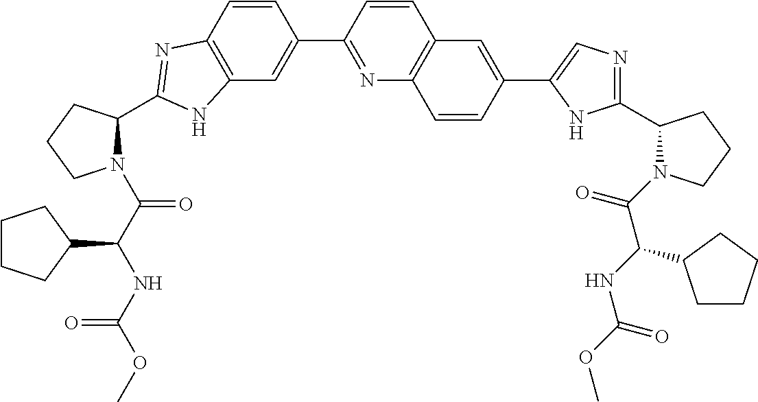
C12=C(C=CC(C3=NC4=C(C=C3)C=C(C3=CN=C(C5N(C(C(NC(=O)OC)C6CCCC6)=O)CCC5)N3)C=C4)=C1)N=C(C1N(C(C(NC(OC)=O)C3CCCC3)=O)CCC1)N2
